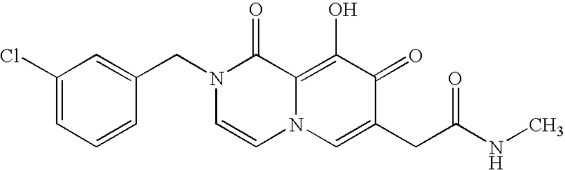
C1(Cl)=CC=CC(CN2C=CN3C(=C(O)C(=O)C(CC(NC)=O)=C3)C2=O)=C1
